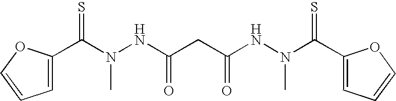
C(N(NC(CC(NN(C(=S)C1=CC=CO1)C)=O)=O)C)(=S)C1=CC=CO1
